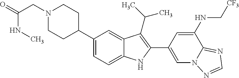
C1(C2CCN(CC(NC)=O)CC2)=CC=C2C(=C1)C(C(C)C)=C(C1=CN3C(=NC=N3)C(NC[CF3])=C1)N2
